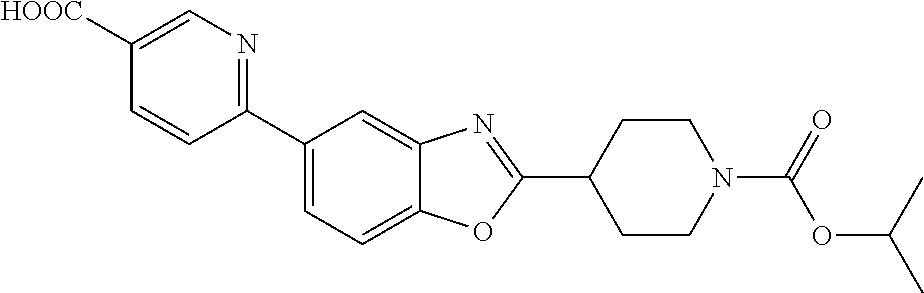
C1([HOOC])=CN=C(C2=CC=C3C(=C2)N=C(C2CCN(C(=O)OC(C)C)CC2)O3)C=C1
